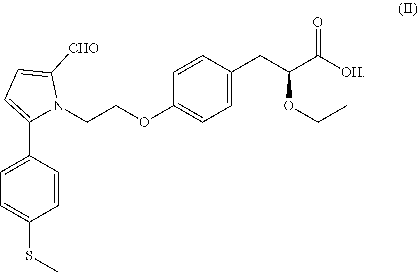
C1=C(C2=CC=C([CHO])N2CCOC2=CC=C(CC(C([OH])=O)OCC)C=C2)C=CC(SC)=C1
